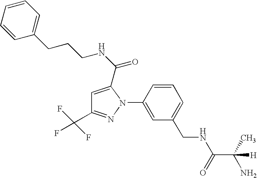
C(CNC(=O)C1=CC(C(F)(F)F)=NN1C1=CC(CNC(C(C)(N)[H])=O)=CC=C1)CC1=CC=CC=C1
